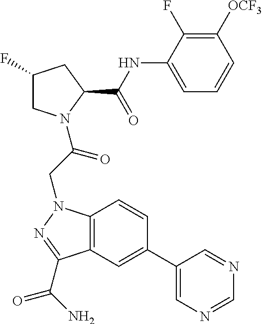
C12=C(C=C(C3=CN=CN=C3)C=C1)C(C(=O)N)=NN2CC(=O)N1CC(F)CC1C(=O)NC1=CC=CC([OCF3])=C1F
